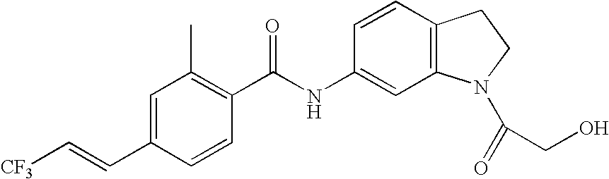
C1=C(C=C[CF3])C=CC(C(NC2=CC3=C(C=C2)CCN3C(=O)CO)=O)=C1C
